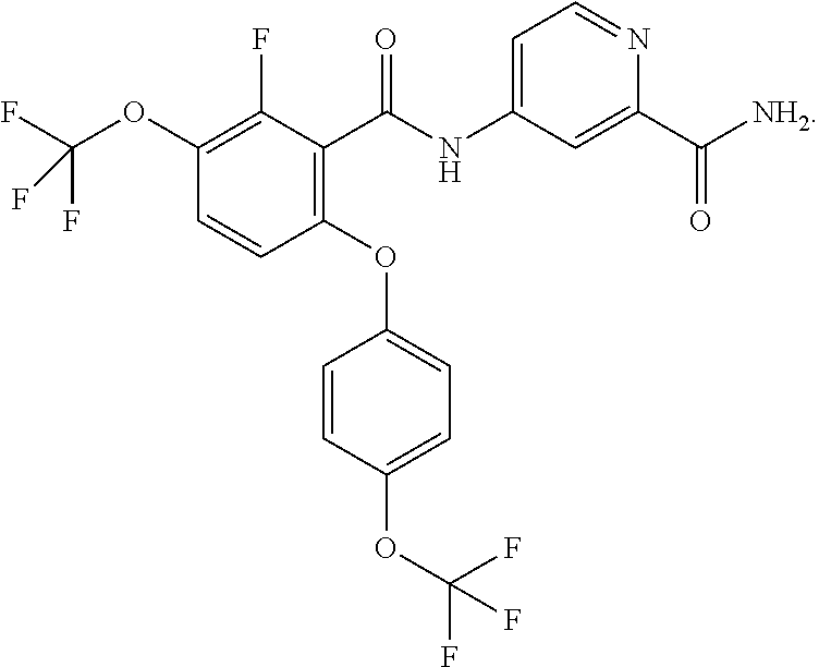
C1(OC(F)(F)F)=C(F)C(C(NC2=CC=NC(C([NH2])=O)=C2)=O)=C(OC2=CC=C(OC(F)(F)F)C=C2)C=C1
